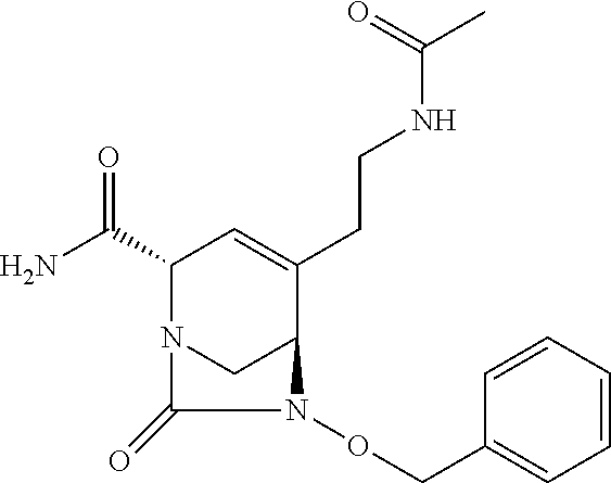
NC(C1N2CC(C(CCNC(C)=O)=C1)N(OCC1=CC=CC=C1)C2=O)=O
